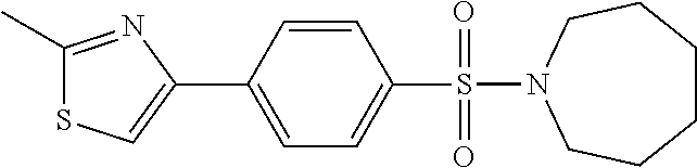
C1(C)=NC(C2=CC=C(S(=O)(=O)N3CCCCCC3)C=C2)=CS1
